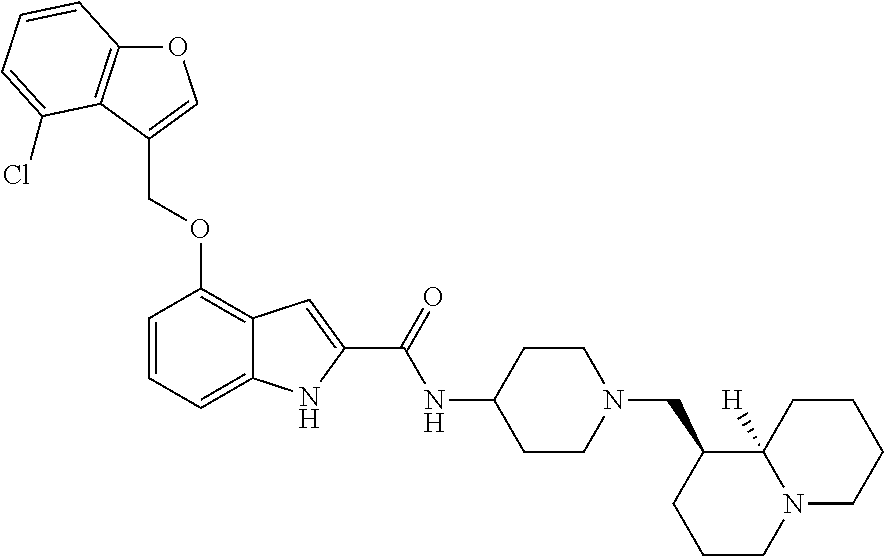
O1C2=C(C(COC3=C4C(=CC=C3)NC(C(=O)NC3CCN(CC5C6([H])N(CCC5)CCCC6)CC3)=C4)=C1)C(Cl)=CC=C2
